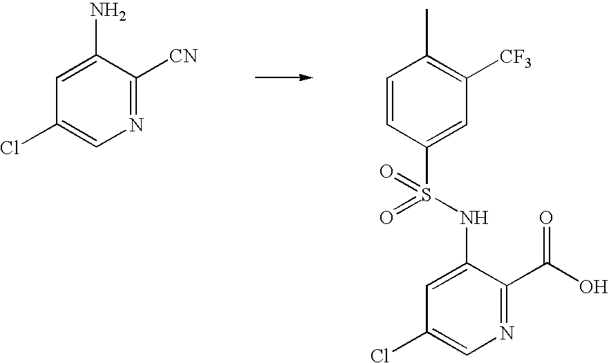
C1=C(N)C([CN])=NC=C1Cl.C1=CC(S(=O)(=O)NC2=CC(Cl)=CN=C2C(O)=O)=CC([CF3])=C1C
